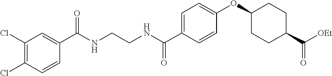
C1=C(C(NCCNC(C2=CC(Cl)=C(Cl)C=C2)=O)=O)C=CC(OC2CCC(C(=O)[OEt])CC2)=C1
